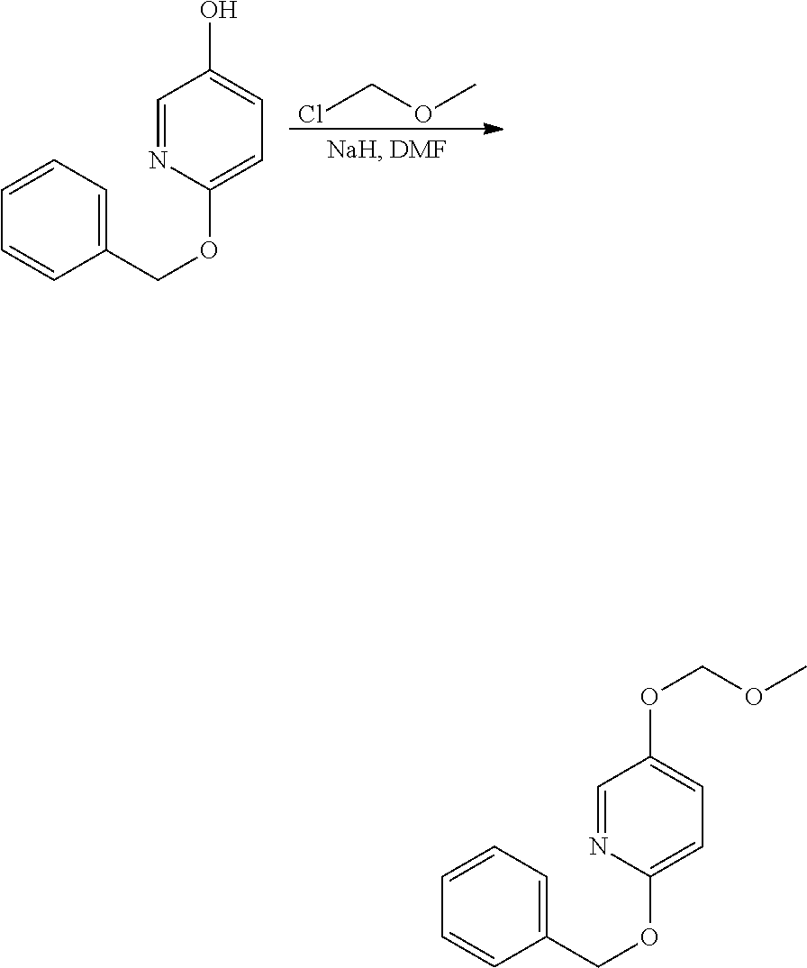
C1=CC=C(COC2=CC=C(O)C=N2)C=C1.ClCOC.C1=CC=C(COC2=CC=C(OCOC)C=N2)C=C1
